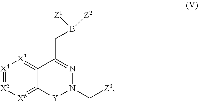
[X4]1=[X5][X6]=C2C(=[X3]1)C(CB([Z1])[Z2])=NN(C[Z3])[Y]2
